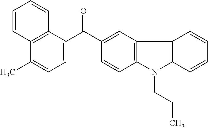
C1=CC2=C(C=C1)C1=C(N2CCC)C=CC(C(C2=CC=C(C)C3=C2C=CC=C3)=O)=C1
